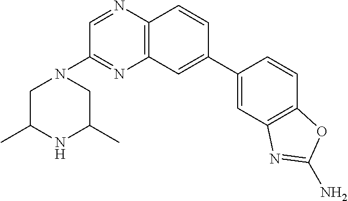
C1C(C)NC(C)CN1C1=NC2=C(N=C1)C=CC(C1=CC3=C(C=C1)OC(N)=N3)=C2
